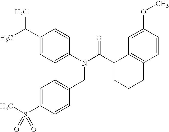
C1=C(OC)C=CC2=C1C(C(N(C1=CC=C(C(C)C)C=C1)CC1=CC=C(S(C)(=O)=O)C=C1)=O)CCC2
